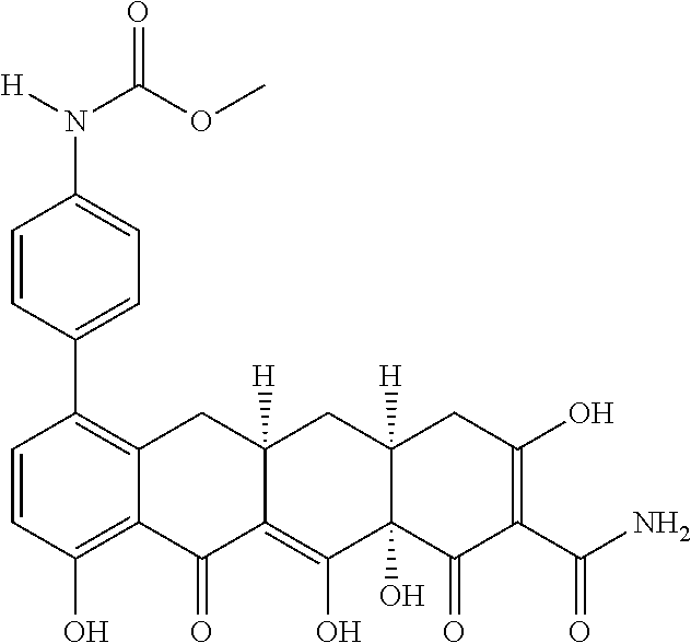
C1=CC(O)=C2C(=C1C1=CC=C(N([H])C(OC)=O)C=C1)CC1([H])C(=C(O)C3(O)C([H])(C1)CC(O)=C(C(N)=O)C3=O)C2=O
